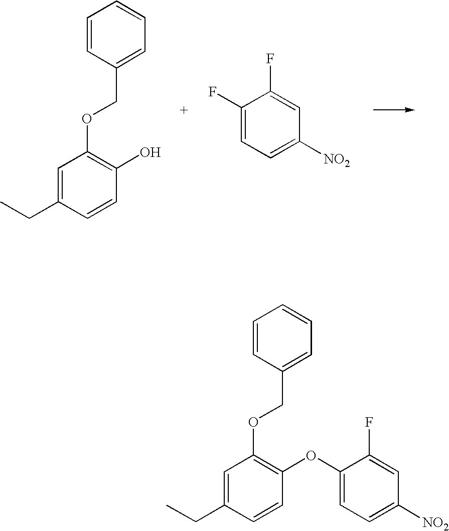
C1=C(CC)C=CC(O)=C1OCC1=CC=CC=C1.C1=C([NO2])C=C(F)C(F)=C1.C1=C(CC)C=CC(OC2=CC=C([NO2])C=C2F)=C1OCC1=CC=CC=C1
